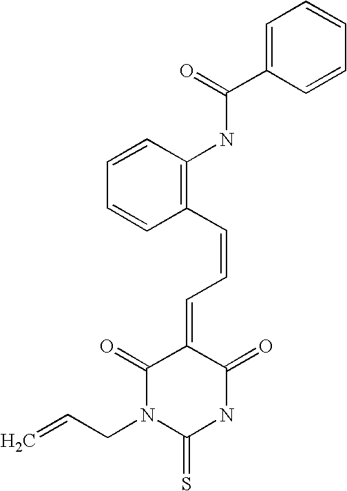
C(=C1C(=O)N(CC=C)C(=S)NC1=O)C=CC1=C(NC(C2=CC=CC=C2)=O)C=CC=C1
